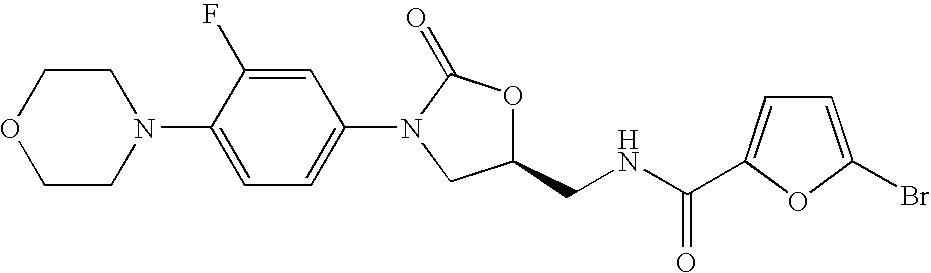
C1COCCN1C1=CC=C(N2CC(CNC(=O)C3=CC=C(Br)O3)OC2=O)C=C1F
